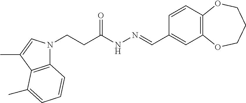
C(CN1C2=C(C(C)=C1)C(C)=CC=C2)C(NN=CC1=CC2=C(C=C1)OCCCO2)=O
